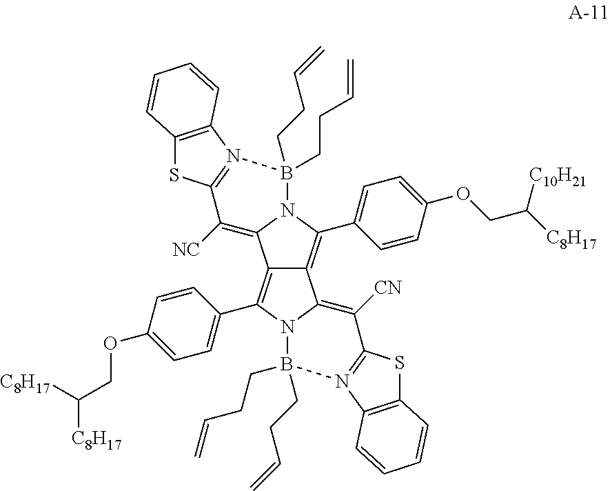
C12=C(C3=CC=C(OCC([C8H17])[C8H17])C=C3)N3C(=C([CN])C4=N(B3(CCC=C)CCC=C)C3=C(S4)C=CC=C3)C1=C(C1=CC=C(OCC([C8H17])[C10H21])C=C1)N1C2=C([NC])C2=N(B1(CCC=C)CCC=C)C1=C(S2)C=CC=C1
